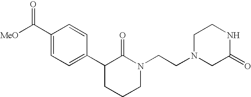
[MeO]C(C1=CC=C(C2CCCN(CCN3CC(=O)NCC3)C2=O)C=C1)=O
